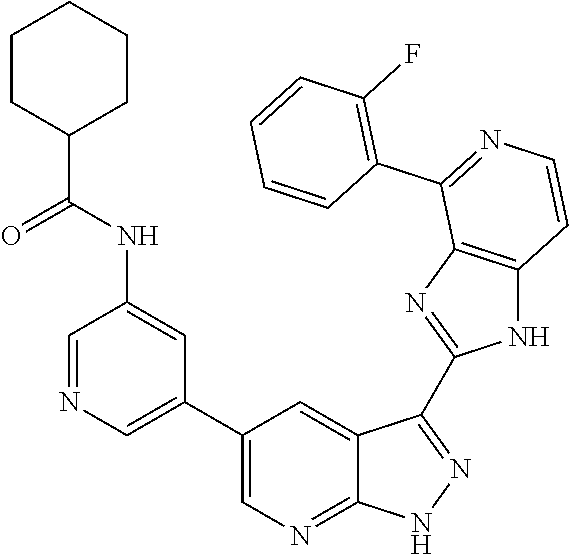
C1=NC=C(C2=CN=C3C(=C2)C(C2=NC4=C(N2)C=CN=C4C2=C(F)C=CC=C2)=NN3)C=C1NC(C1CCCCC1)=O
